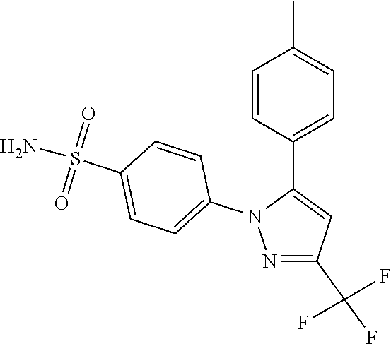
C1(C(F)(F)F)=NN(C2=CC=C(S(N)(=O)=O)C=C2)C(C2=CC=C(C)C=C2)=C1
